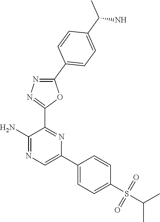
C1(N)=NC=C(C2=CC=C(S(=O)(=O)C(C)C)C=C2)N=C1C1=NN=C(C2=CC=C(C(C)N)C=C2)O1
